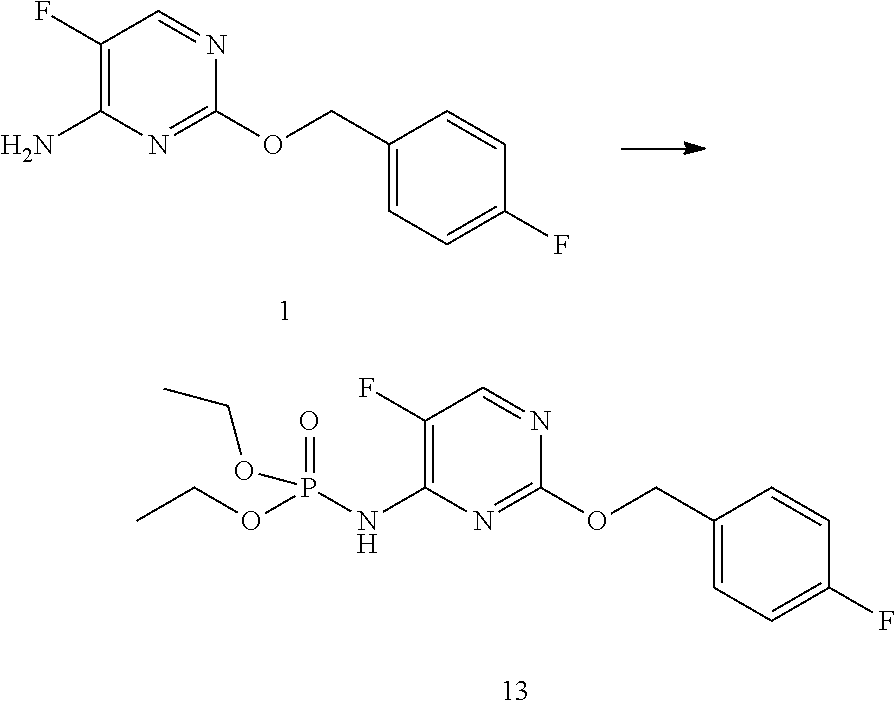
C1(F)=C(N)N=C(OCC2=CC=C(F)C=C2)N=C1.C1(F)=C(NP(OCC)(=O)OCC)N=C(OCC2=CC=C(F)C=C2)N=C1
